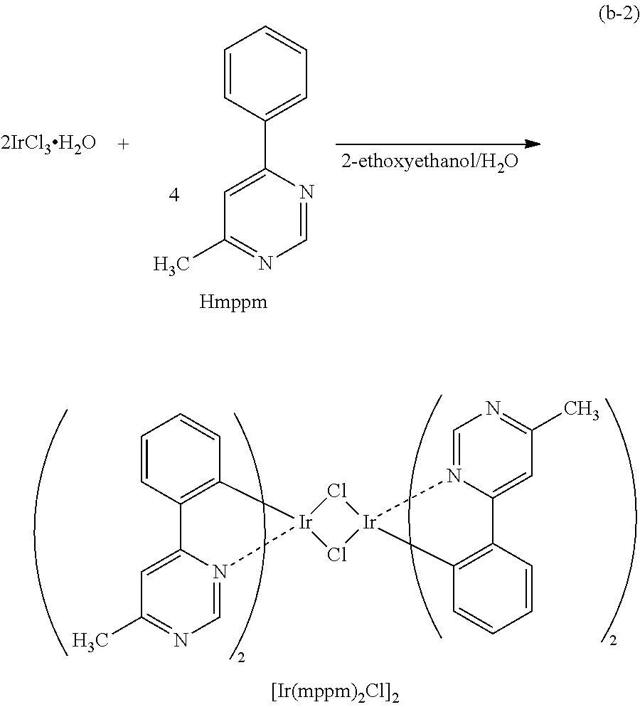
C1=C2N(=CN=C1C)[Ir]1(C3=C2C=CC=C3)Cl[Ir]2(Cl1)C1=C(C=CC=C1)C1=CC(C)=NC=N12.C1=C(C2=CC=CC=C2)N=CN=C1C.[2IrCl3H2O]
